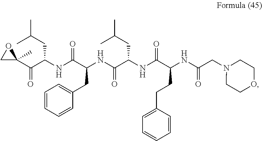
C1C(C(C(NC(C(NC(C(NC(C(NC(CN2CCOCC2)=O)CCC2=CC=CC=C2)=O)CC(C)C)=O)CC2=CC=CC=C2)=O)CC(C)C)=O)(C)O1
